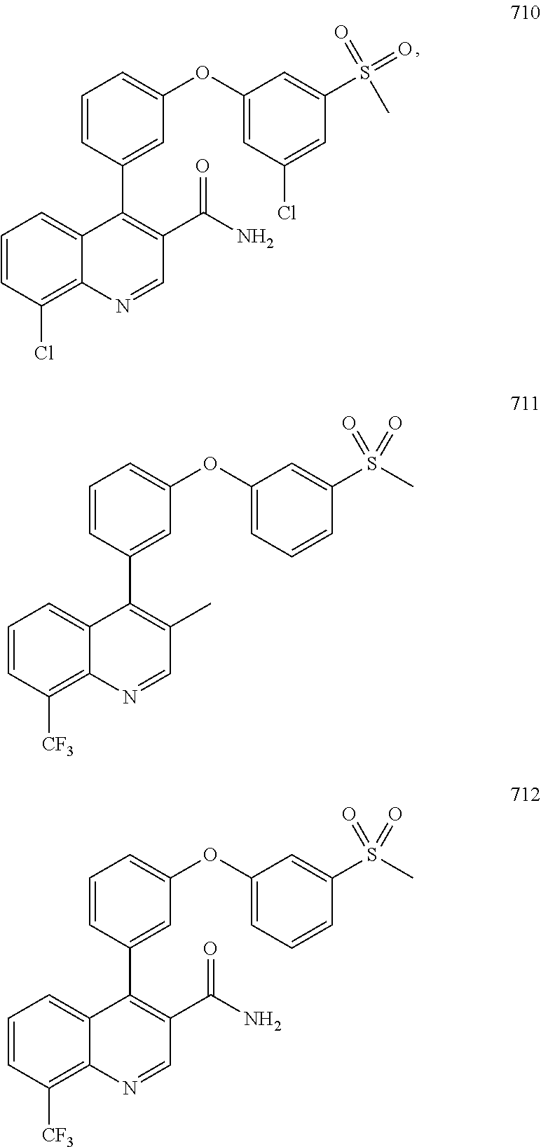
C1=CC(Cl)=C2C(=C1)C(C1=CC(OC3=CC(Cl)=CC(S(C)(=O)=O)=C3)=CC=C1)=C(C(N)=O)C=N2.C1=CC([CF3])=C2C(=C1)C(C1=CC(OC3=CC=CC(S(C)(=O)=O)=C3)=CC=C1)=C(C)C=N2.C1=CC([CF3])=C2C(=C1)C(C1=CC(OC3=CC=CC(S(C)(=O)=O)=C3)=CC=C1)=C(C(N)=O)C=N2
